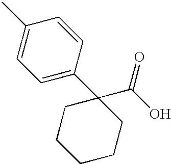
C1(C)=CC=C(C2(C(O)=O)CCCCC2)C=C1
